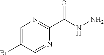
C1=C(Br)C=NC(C(NN)=O)=N1
